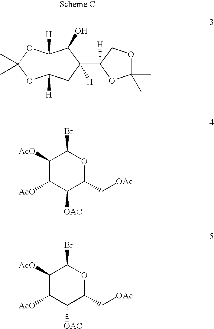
C12([H])C([H])(OC(C)(C)O1)C(O)C(C1([H])OC(C)(C)OC1)([H])C2.C1([AcO])C([AcO])C([OAC])C(C[OAc])OC1Br.C1([AcO])C([AcO])C([OAC])C(C[OAc])OC1Br
